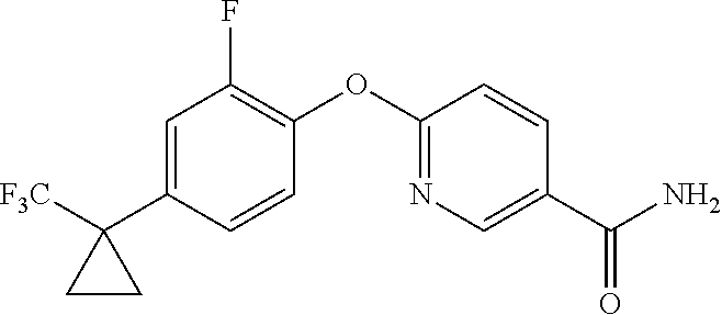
C1=C(C2([F3C])CC2)C=CC(OC2=NC=C(C(N)=O)C=C2)=C1F
